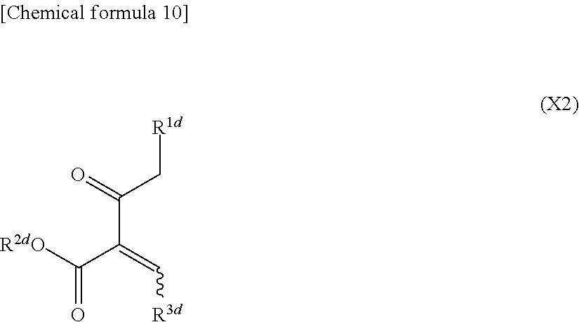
O=C(C[R1d])C(=C[R3d])C([R2dO])=O
